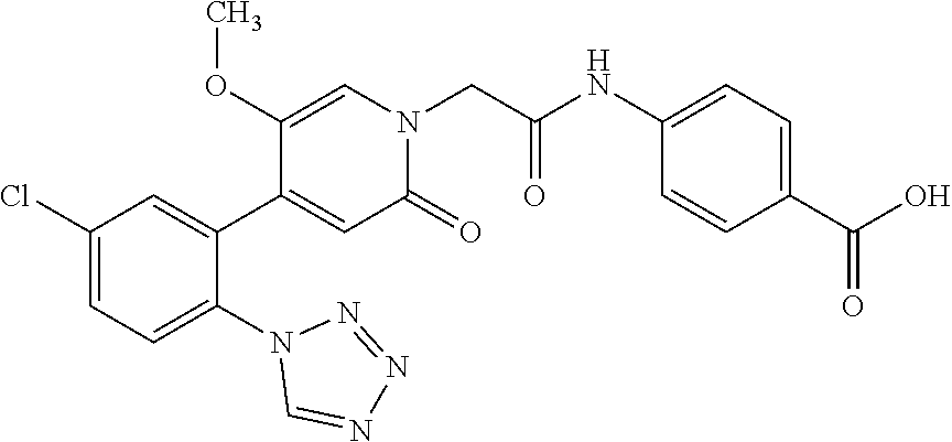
C1(Cl)=CC=C(N2C=NN=N2)C(C2=CC(=O)N(CC(NC3=CC=C(C(O)=O)C=C3)=O)C=C2OC)=C1
